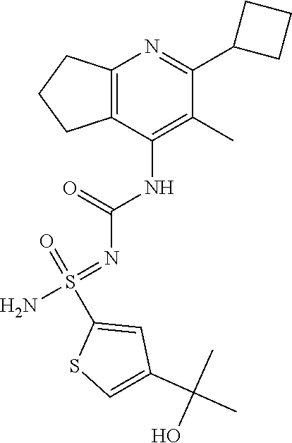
C12=C(C(NC(N=S(N)(=O)C3=CC(C(C)(C)O)=CS3)=O)=C(C)C(C3CCC3)=N1)CCC2
